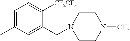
C1=C(C)C=C(CN2CCN(C)CC2)C([CF2CF3])=C1
